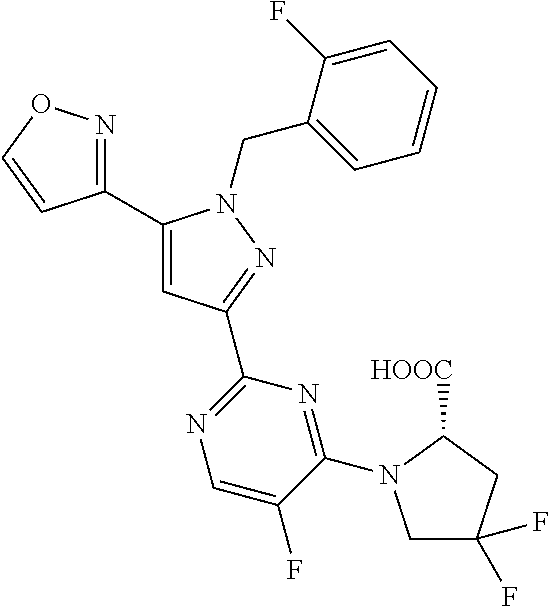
C1(C2=CC(C3=NC=C(F)C(N4CC(F)(F)CC4[HOOC])=N3)=NN2CC2=CC=CC=C2F)=NOC=C1
